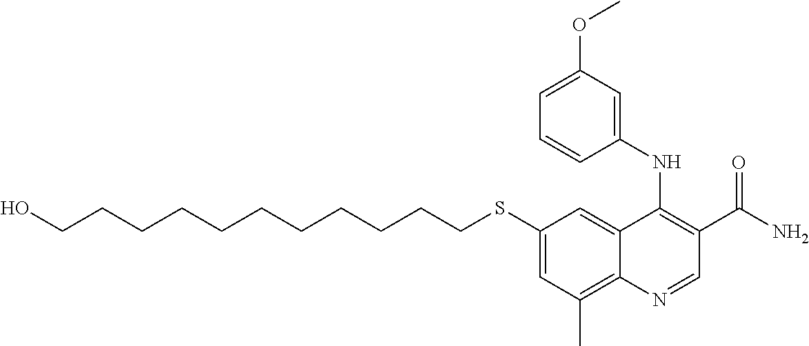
C(CCCCCCCCCCSC1=CC(C)=C2C(=C1)C(NC1=CC(OC)=CC=C1)=C(C(N)=O)C=N2)O
